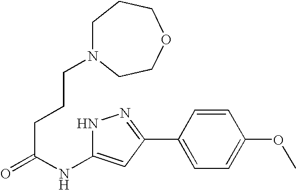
C(CC(NC1=CC(C2=CC=C(OC)C=C2)=NN1)=O)CN1CCCOCC1
